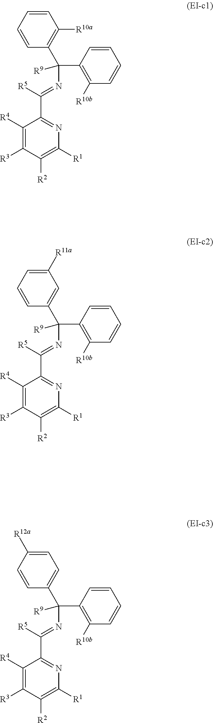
C1=CC=CC(C(C2=C([R10b])C=CC=C2)(N=C(C2=NC([R1])=C([R2])C([R3])=C2[R4])[R5])[R9])=C1[R10a].C1([R11a])=CC=CC(C(C2=C([R10b])C=CC=C2)(N=C(C2=NC([R1])=C([R2])C([R3])=C2[R4])[R5])[R9])=C1.C1=C([R12a])C=CC(C(C2=C([R10b])C=CC=C2)(N=C(C2=NC([R1])=C([R2])C([R3])=C2[R4])[R5])[R9])=C1
